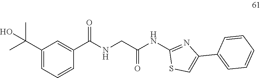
C1=C(C(C)(O)C)C=C(C(=O)NCC(=O)NC2=NC(C3=CC=CC=C3)=CS2)C=C1
